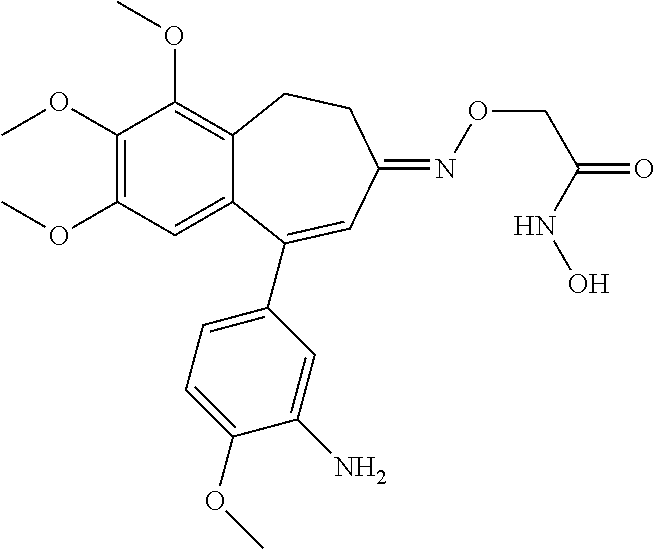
C1(OC)=C(OC)C=C2C(=C1OC)CCC(=NOCC(=O)NO)C=C2C1=CC=C(OC)C(N)=C1
